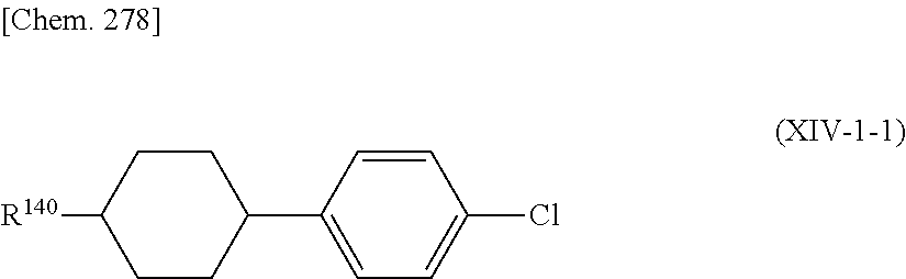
C1CC(C2=CC=C(Cl)C=C2)CCC1[R140]
